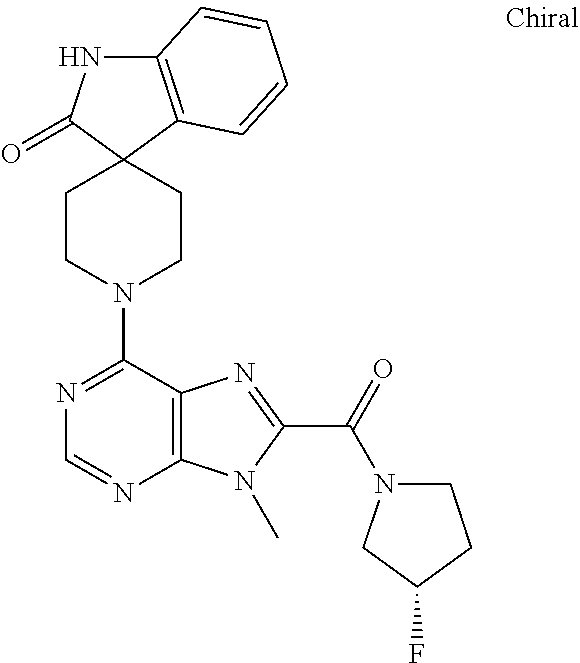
C12=C(C=CC=C1)C1(C(=O)N2)CCN(C2=NC=NC3=C2N=C(C(=O)N2CCC(F)C2)N3C)CC1
